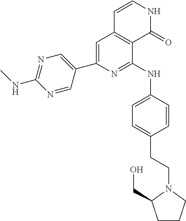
C1(C2=CN=C(NC)N=C2)=CC2=C(C(NC3=CC=C(CCN4CCCC4CO)C=C3)=N1)C(=O)NC=C2
